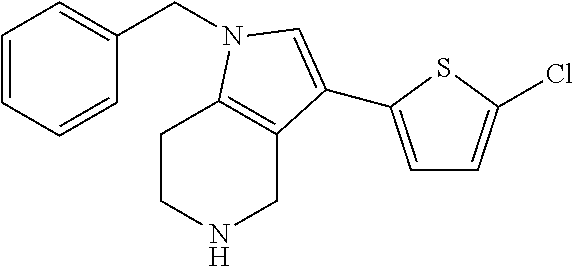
C(C1=CC=CC=C1)N1C2=C(CNCC2)C(C2=CC=C(Cl)S2)=C1
